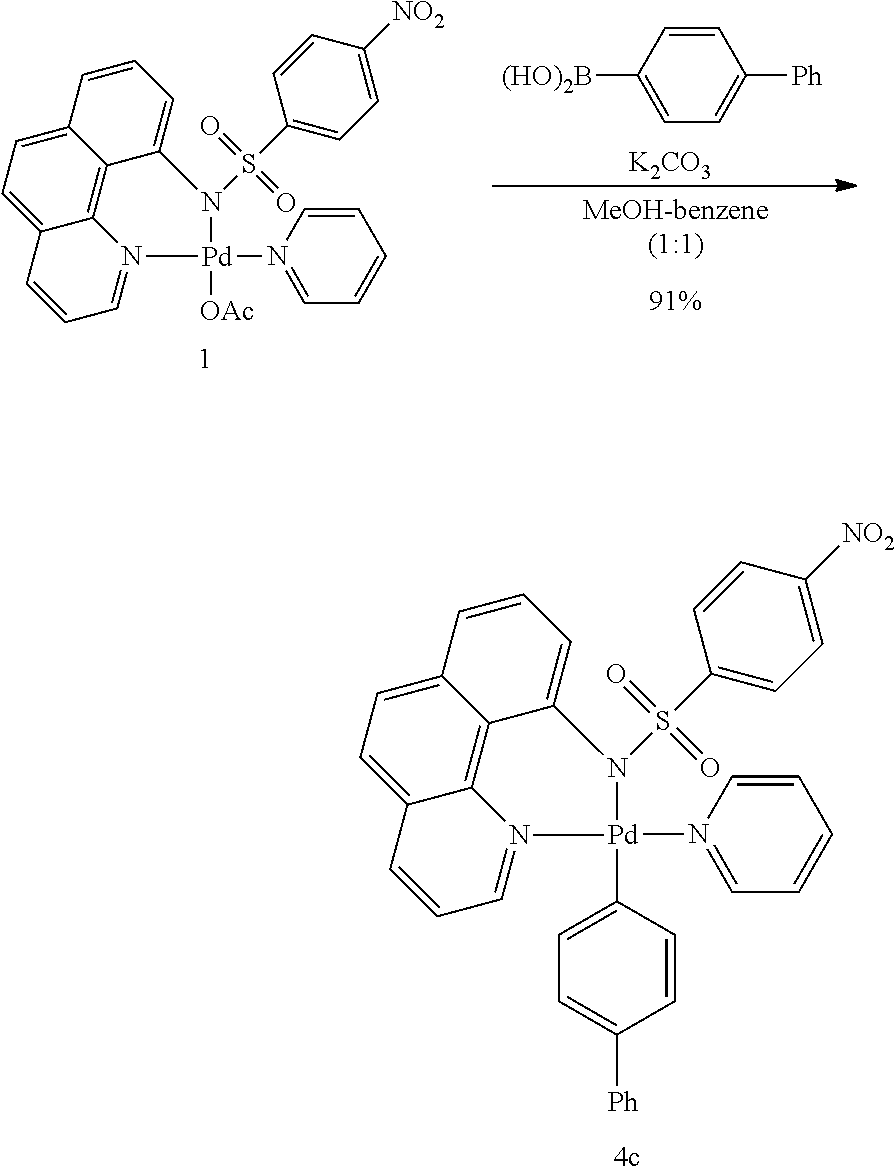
C12=CC=C3C4=C1C(=CC=C2)N(S(=O)(=O)C1=CC=C([NO2])C=C1)[Pd](N1=CC=CC=C1)(C1=CC=C([Ph])C=C1)N4=CC=C3.C12=CC=C3C4=C1C(=CC=C2)N(S(=O)(=O)C1=CC=C([NO2])C=C1)[Pd](N1=CC=CC=C1)([OAc])N4=CC=C3.[91%].C1([(HO)2B])=CC=C([Ph])C=C1.[K2CO3]
